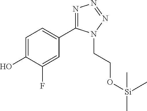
C1=C(O)C(F)=CC(C2=NN=NN2CCO[Si](C)(C)C)=C1
